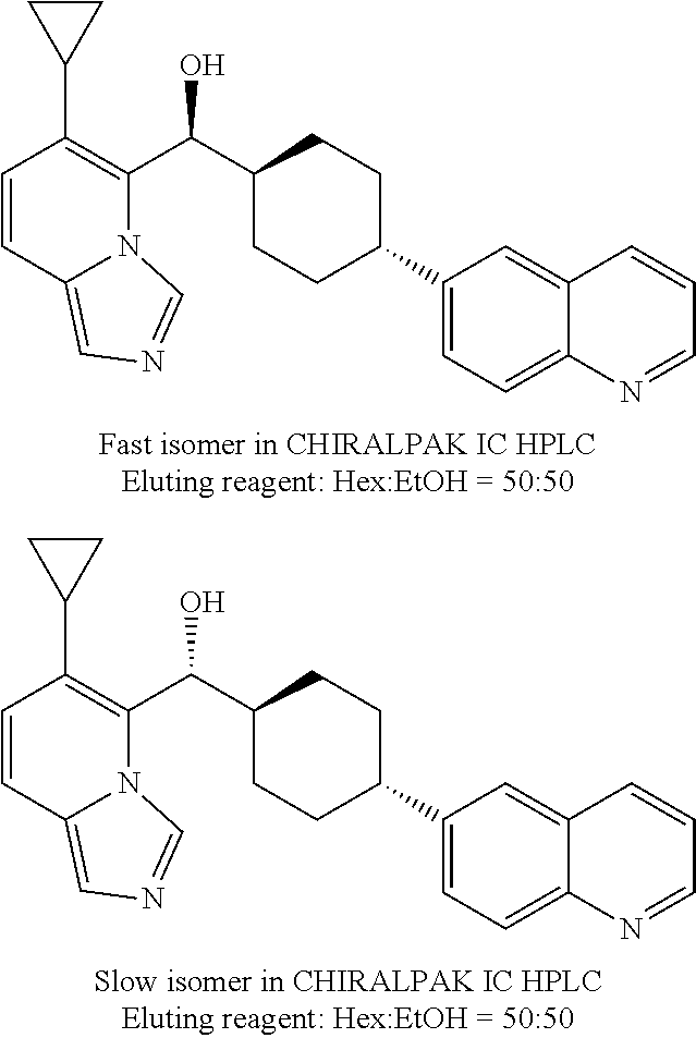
C1=C2C(=CC(C3CCC(C(C4=C(C5CC5)C=CC5=CN=CN45)O)CC3)=C1)C=CC=N2.C1=C2C(=CC(C3CCC(C(C4=C(C5CC5)C=CC5=CN=CN45)O)CC3)=C1)C=CC=N2
